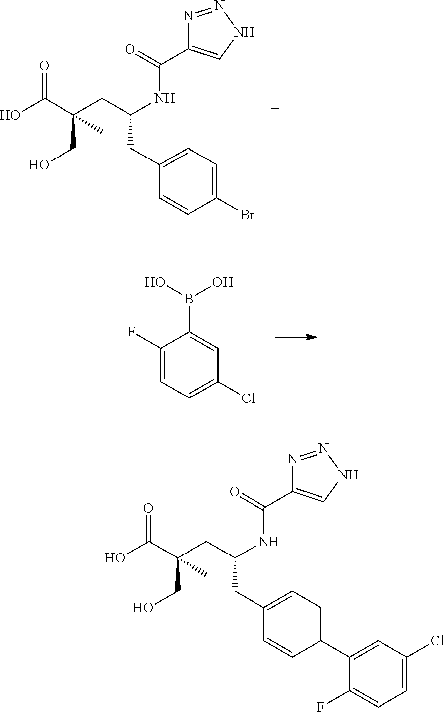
BrC1=CC=C(CC(CC(C(O)=O)(CO)C)NC(C2=CNN=N2)=O)C=C1.C1(F)=CC=C(Cl)C=C1B(O)O.C1(F)=CC=C(Cl)C=C1C1=CC=C(CC(CC(C(O)=O)(CO)C)NC(C2=CNN=N2)=O)C=C1
